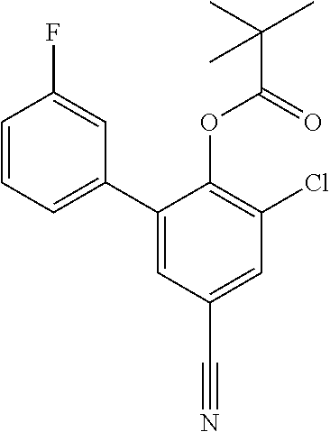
C1=CC=C(C2=CC(C#N)=CC(Cl)=C2OC(C(C)(C)C)=O)C=C1F
